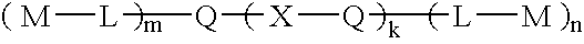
[M][L][Q][X][Q][L][M]
